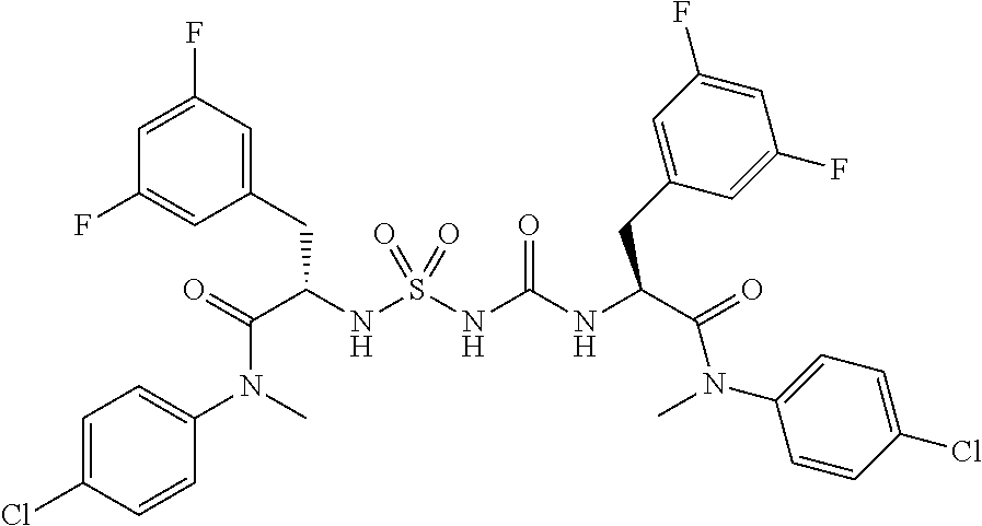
O=C(C(NS(NC(NC(C(=O)N(C)C1=CC=C(Cl)C=C1)CC1=CC(F)=CC(F)=C1)=O)(=O)=O)CC1=CC(F)=CC(F)=C1)N(C)C1=CC=C(Cl)C=C1
